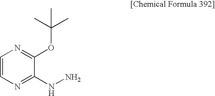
C1=CN=C(NN)C(OC(C)(C)C)=N1
